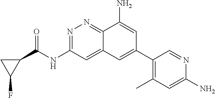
N1=C(NC(C2CC2F)=O)C=C2C(=N1)C(N)=CC(C1=C(C)C=C(N)N=C1)=C2
